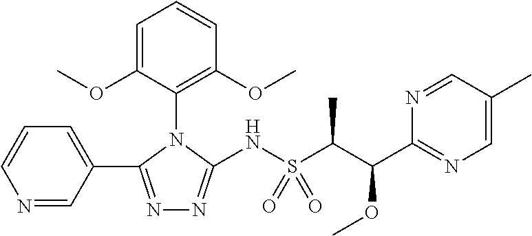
C1=CC=C(C2=NN=C(NS(C(C(C3=NC=C(C)C=N3)OC)C)(=O)=O)N2C2=C(OC)C=CC=C2OC)C=N1
